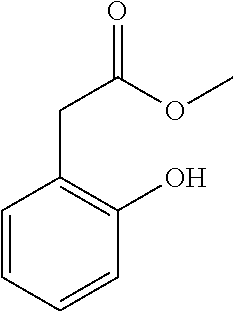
C1=CC=CC(O)=C1CC(=O)OC
